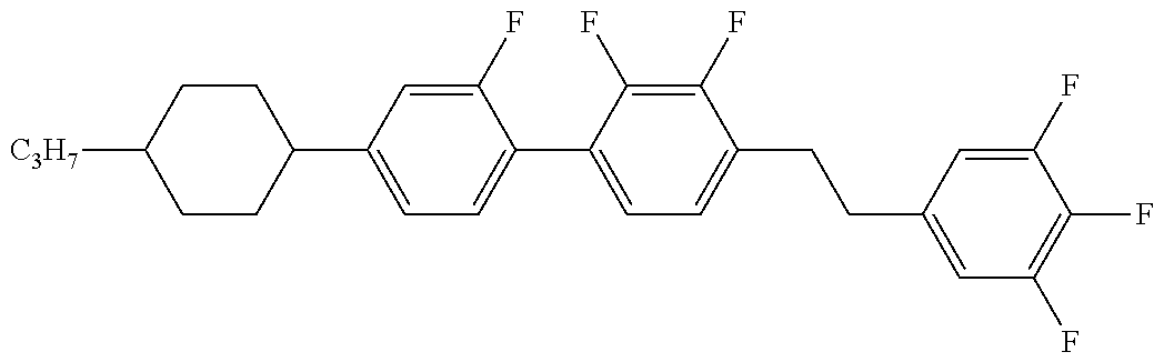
C1(C2=CC=C(C3=CC=C(CCC4=CC(F)=C(F)C(F)=C4)C(F)=C3F)C(F)=C2)CCC([C3H7])CC1
